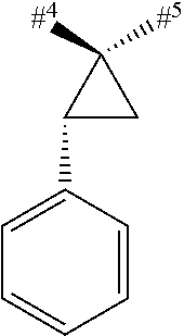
C1=C(C2CC2([#5])[#4])C=CC=C1
